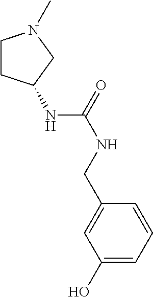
C(C1=CC(O)=CC=C1)NC(=O)NC1CCN(C)C1
